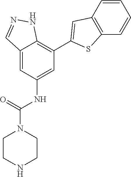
C12=CC(NC(=O)N3CCNCC3)=CC(C3=CC4=C(S3)C=CC=C4)=C1NN=C2
